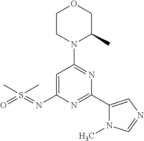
C1=C(N=S(C)(C)=O)N=C(C2=CN=CN2C)N=C1N1C(C)COCC1
